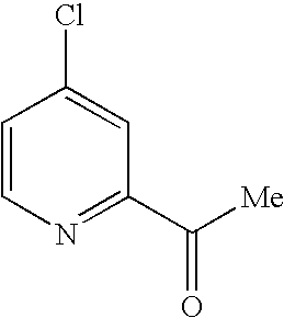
N1=C(C([Me])=O)C=C(Cl)C=C1
